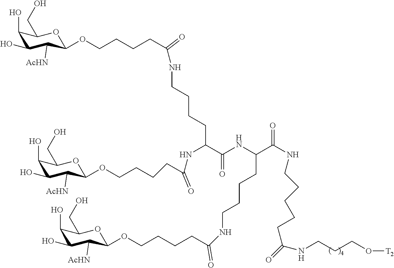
C1(O)C(O)C([AcHN])C(OCCCCC(NCCCCC(NC(CCCCOC2C([AcHN])C(O)C(O)C(CO)O2)=O)C(=O)NC(CCCCNC(CCCCOC2C([AcHN])C(O)C(O)C(CO)O2)=O)C(=O)NCCCCCC(NCCCO[T2])=O)=O)OC1CO
